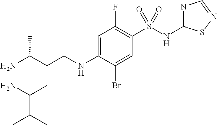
C(CNC1=CC(F)=C(S(NC2=NC=NS2)(=O)=O)C=C1Br)(C(N)C)CC(N)C(C)C
